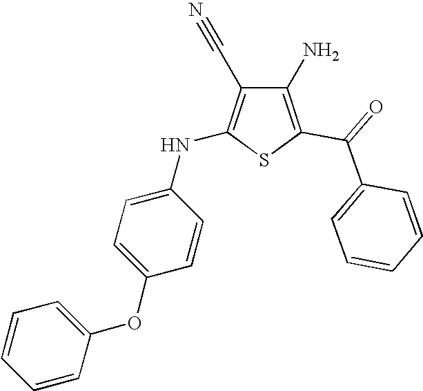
C1(N)=C(C(=O)C2=CC=CC=C2)SC(NC2=CC=C(OC3=CC=CC=C3)C=C2)=C1C#N
